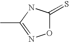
O1C(=S)NC(C)=N1
